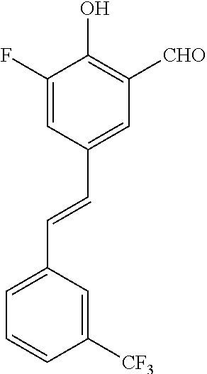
C1=C(F)C(O)=C([CHO])C=C1C=CC1=CC=CC([CF3])=C1
